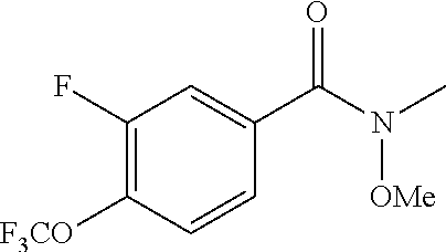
C1(F)=C([F3CO])C=CC(C(N(C)[OMe])=O)=C1
